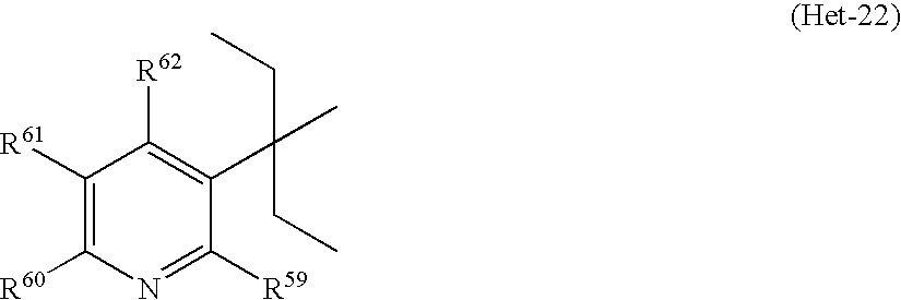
C1([R61])=C([R60])N=C([R59])C(C(C)(CC)CC)=C1[R62]
